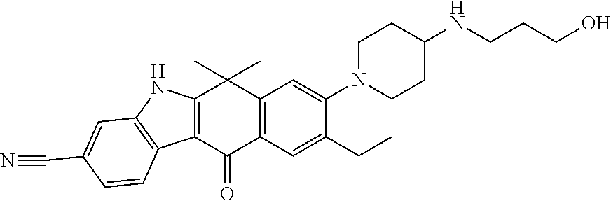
C12=C(C(=O)C3=C(C1(C)C)C=C(N1CCC(NCCCO)CC1)C(CC)=C3)C1=C(N2)C=C(C#N)C=C1
